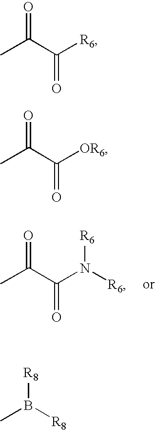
CC(C(N([R6])[R6])=O)=O.CC(C([R6])=O)=O.CC(C([OR6])=O)=O.CB([R8])[R8]
